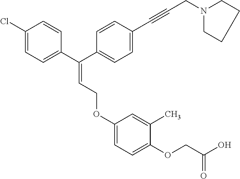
C1(Cl)=CC=C(C(C2=CC=C(C#CCN3CCCC3)C=C2)=CCOC2=CC=C(OCC(O)=O)C(C)=C2)C=C1
